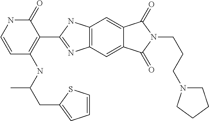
C12=C(C=C3C(=C1)C(=O)N(CCCN1CCCC1)C3=O)N=C(C1=C(NC(CC3=CC=CS3)C)C=CNC1=O)N2
